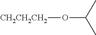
[CH2CH2CH2]OC(C)C
